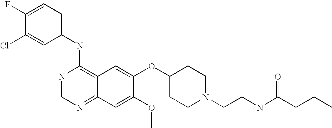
C1(NC2=C3C(=NC=N2)C=C(OC)C(OC2CCN(CCNC(CCC)=O)CC2)=C3)=CC=C(F)C(Cl)=C1
